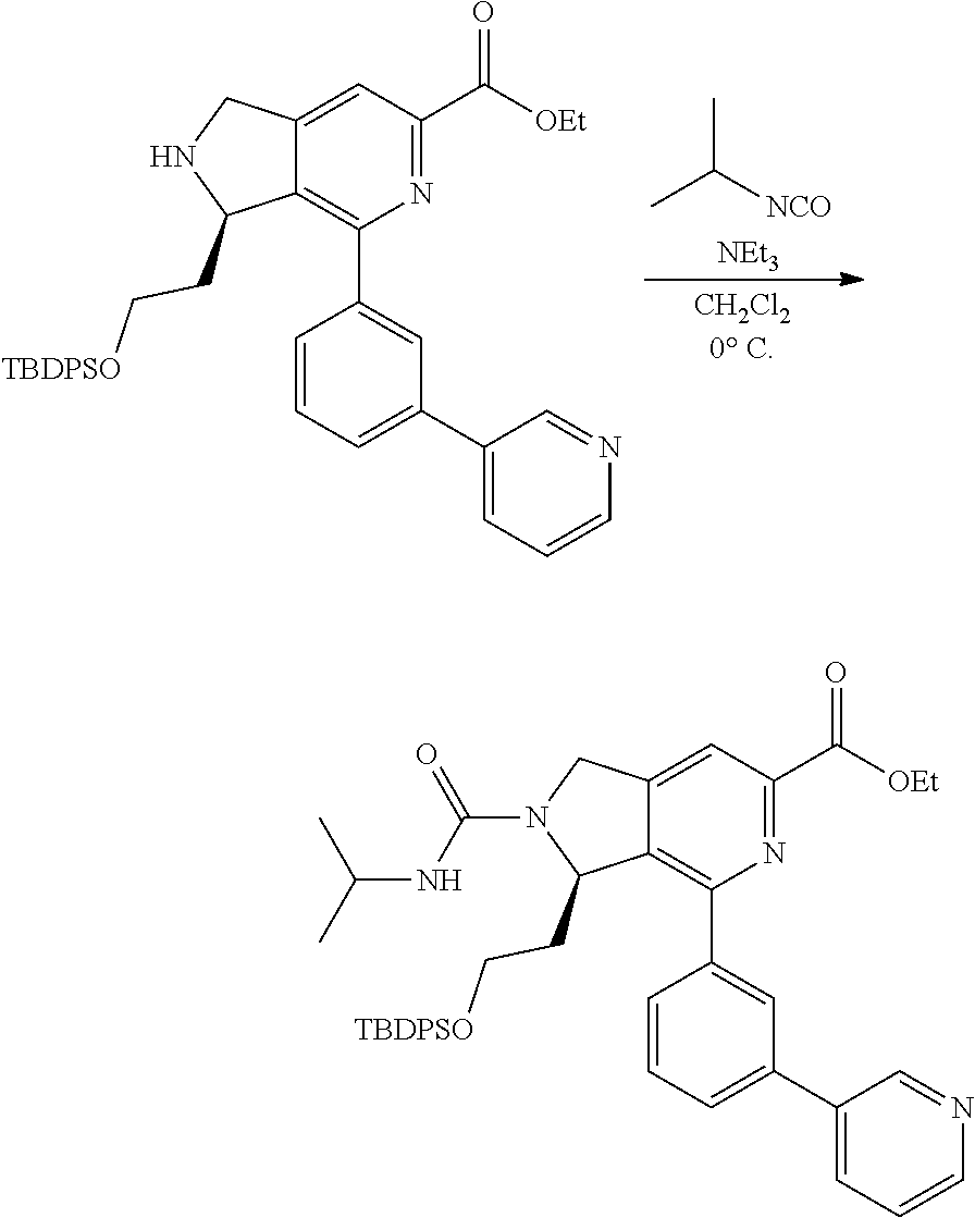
C12=CC(C([OEt])=O)=NC(C3=CC(C4=CC=CN=C4)=CC=C3)=C1C(CC[TBDPSO])N(C(NC(C)C)=O)C2.C12=CC(C([OEt])=O)=NC(C3=CC(C4=CC=CN=C4)=CC=C3)=C1C(CC[TBDPSO])NC2.CC([NCO])C.[NEt3]
